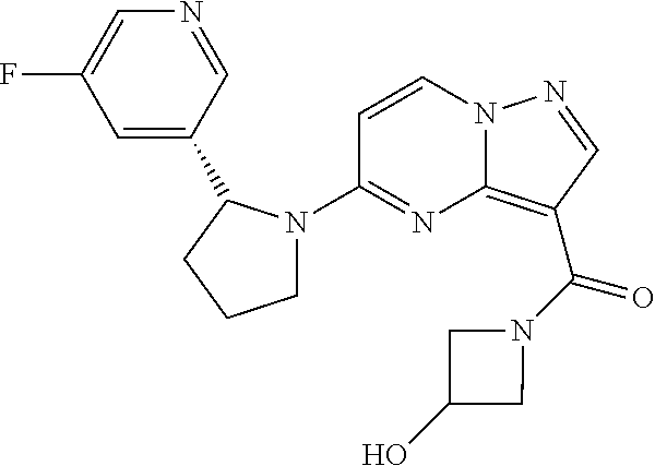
FC1=CN=CC(C2N(C3=NC4=C(C(N5CC(O)C5)=O)C=NN4C=C3)CCC2)=C1
